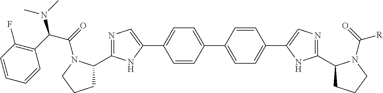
C1=CC=CC(F)=C1C(C(=O)N1C(C2=NC=C(C3=CC=C(C4=CC=C(C5=CN=C(C6CCCN6C([R])=O)N5)C=C4)C=C3)N2)CCC1)N(C)C
